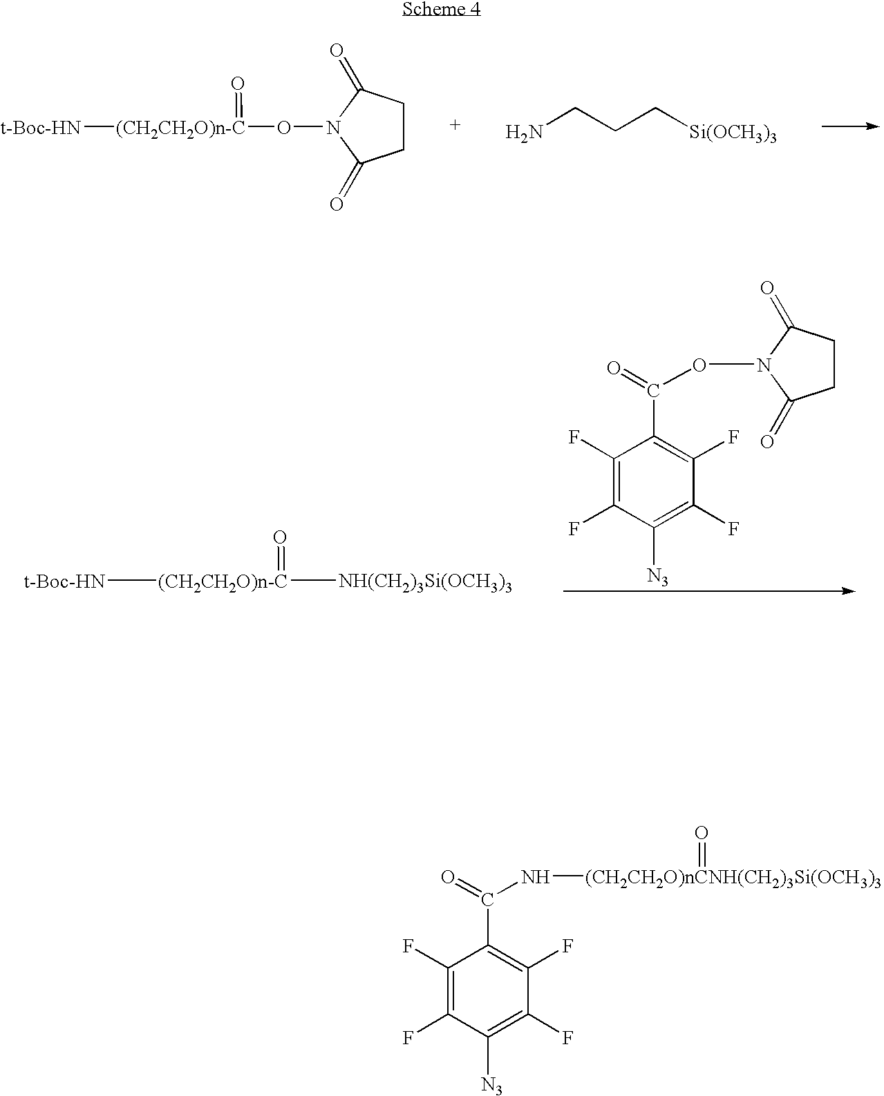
[(CH2CH2O)n-C]([t-Boc-HN])(=O)ON1C(=O)CCC1=O.NCCC[Si(OCH3)3].C1(F)=C(F)C([N3])=C(F)C(F)=C1C(=O)ON1C(=O)CCC1=O.[(CH2CH2O)n-C]([t-Boc-HN])(=O)[NH(CH2)3Si(OCH3)3].C1(F)=C(F)C([N3])=C(F)C(F)=C1C(=O)N[(CH2CH2O)nCNH(CH2)3Si(OCH3)3]=O
